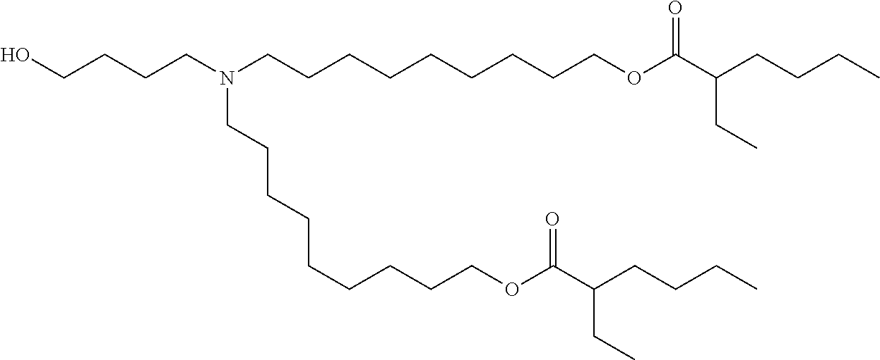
C(CCCCCCOC(C(CCCC)CC)=O)CCN(CCCCO)CCCCCCCCCOC(C(CCCC)CC)=O
